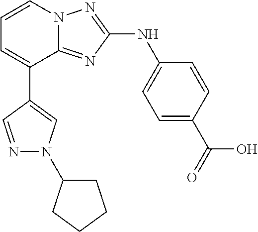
C1(NC2=NN3C(=N2)C(C2=CN(C4CCCC4)N=C2)=CC=C3)=CC=C(C(O)=O)C=C1
